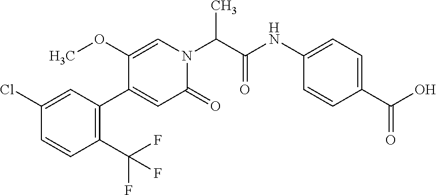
C1(C(F)(F)F)=C(C2=CC(=O)N(C(C(NC3=CC=C(C(O)=O)C=C3)=O)C)C=C2OC)C=C(Cl)C=C1
